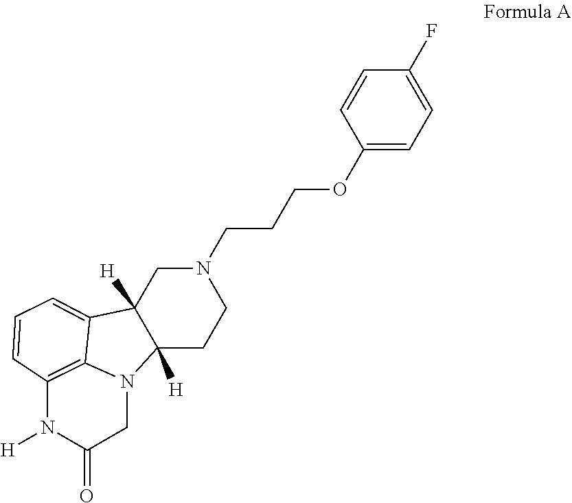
C1C2([H])C([H])(CCN1CCCOC1=CC=C(F)C=C1)N1C3=C(N([H])C(=O)C1)C=CC=C23
